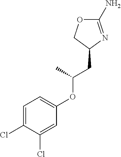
C1(N)=NC(CC(OC2=CC=C(Cl)C(Cl)=C2)C)CO1
